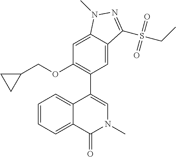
C1(OCC2CC2)=C(C2=CN(C)C(=O)C3=CC=CC=C23)C=C2C(=C1)N(C)N=C2S(CC)(=O)=O
